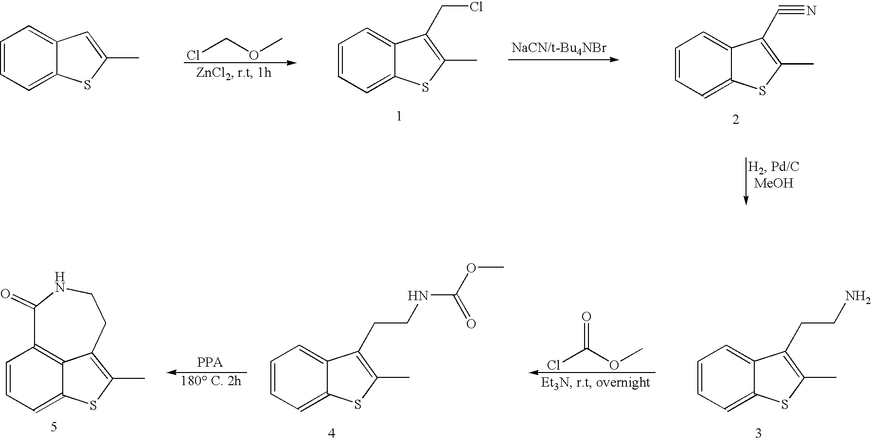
C1=CC=C2C(=C1)C=C(C)S2.ClCOC.C1=CC=C2C(=C1)C(CCl)=C(C)S2.C1=CC=C2C(=C1)C(C#N)=C(C)S2.C1=CC=C2C(=C1)C(CCN)=C(C)S2.ClC(OC)=O.C1=CC=C2C(=C1)C(CCNC(OC)=O)=C(C)S2.C1=CC=C2C3=C1C(=O)NCCC3=C(C)S2
